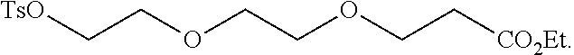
[TsO]CCOCCOCC[CO2Et]
